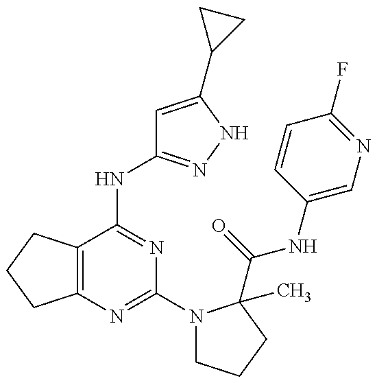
C12=C(C(NC3=NNC(C4CC4)=C3)=NC(N3CCCC3(C(=O)NC3=CN=C(F)C=C3)C)=N1)CCC2
